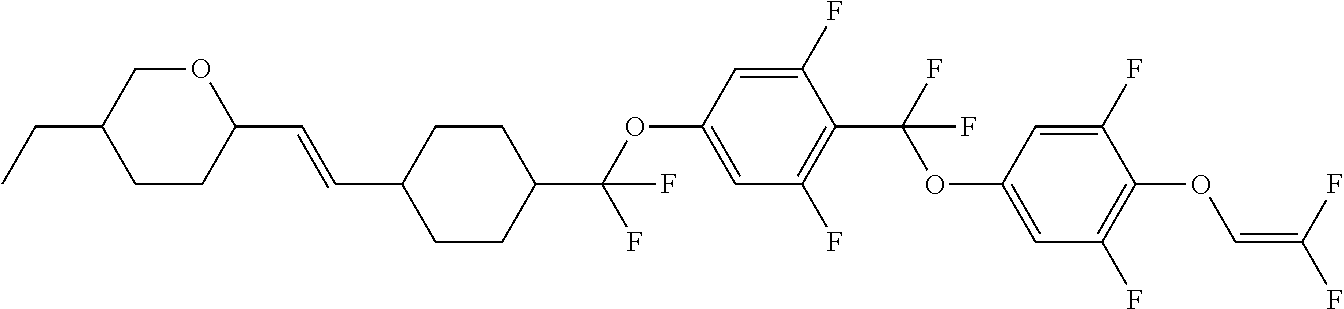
C1CC(C=CC2CCC(C(OC3=CC(F)=C(C(F)(OC4=CC(F)=C(OC=C(F)F)C(F)=C4)F)C(F)=C3)(F)F)CC2)OCC1CC
